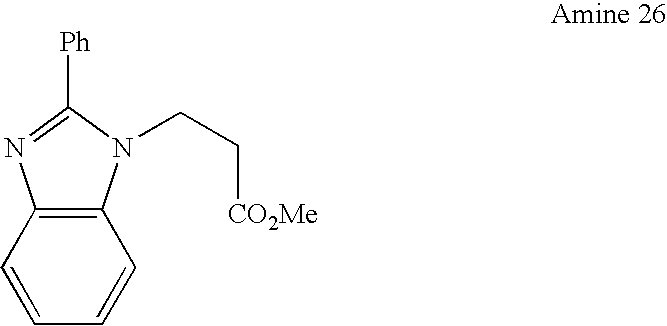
C12=C(C=CC=C1)N=C([Ph])N2CC[CO2Me]
